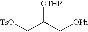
[TsO]CC(C[OPh])[OTHP]
